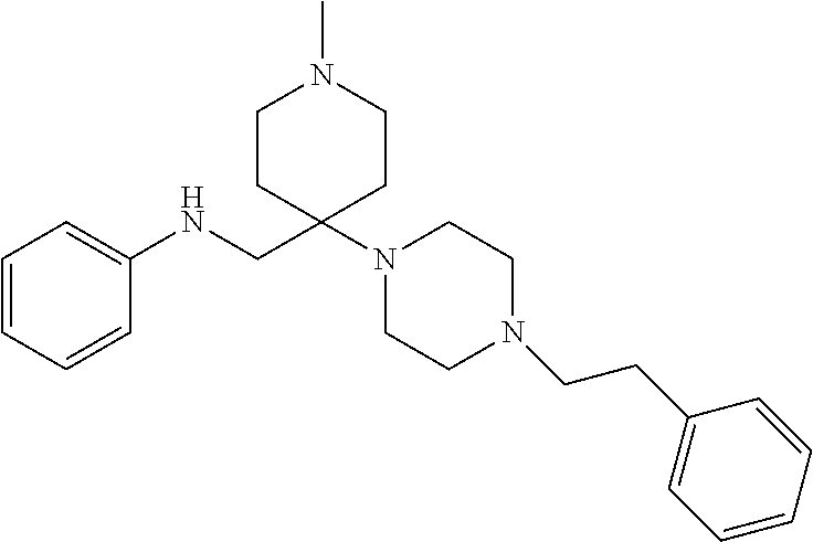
C1=CC=CC(NCC2(N3CCN(CCC4=CC=CC=C4)CC3)CCN(C)CC2)=C1
